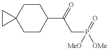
C1(C(CP(=O)([OMe])[MeO])=O)CCC2(CC1)CC2
